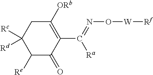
C1([ORb])=C(C([Ra])=NO[W][Rf])C(=O)C([Re])C([Rd])([Rc])C1
